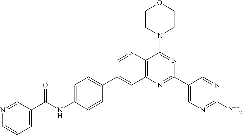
C1=C(NC(C2=CC=CN=C2)=O)C=CC(C2=CC3=C(C(N4CCOCC4)=NC(C4=CN=C(N)N=C4)=N3)N=C2)=C1
